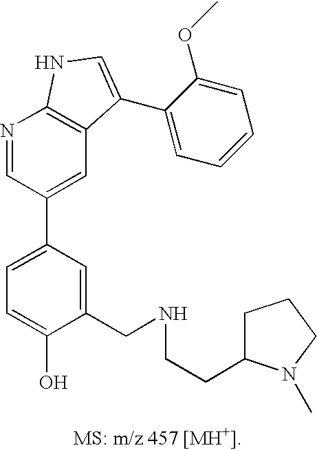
C1=C(C2=CC3=C(N=C2)NC=C3C2=CC=CC=C2OC)C=C(CNCCC2CCCN2C)C(O)=C1
